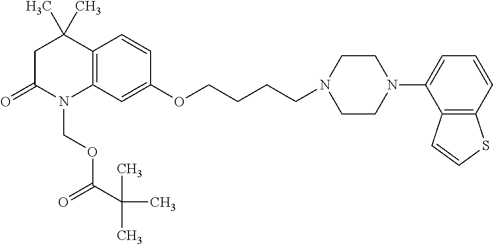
C1C(=O)N(COC(=O)C(C)(C)C)C2=C(C1(C)C)C=CC(OCCCCN1CCN(C3=CC=CC4=C3C=CS4)CC1)=C2
